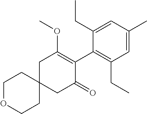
C1OCCC2(C1)CC(=O)C(C1=C(CC)C=C(C)C=C1CC)=C(OC)C2
